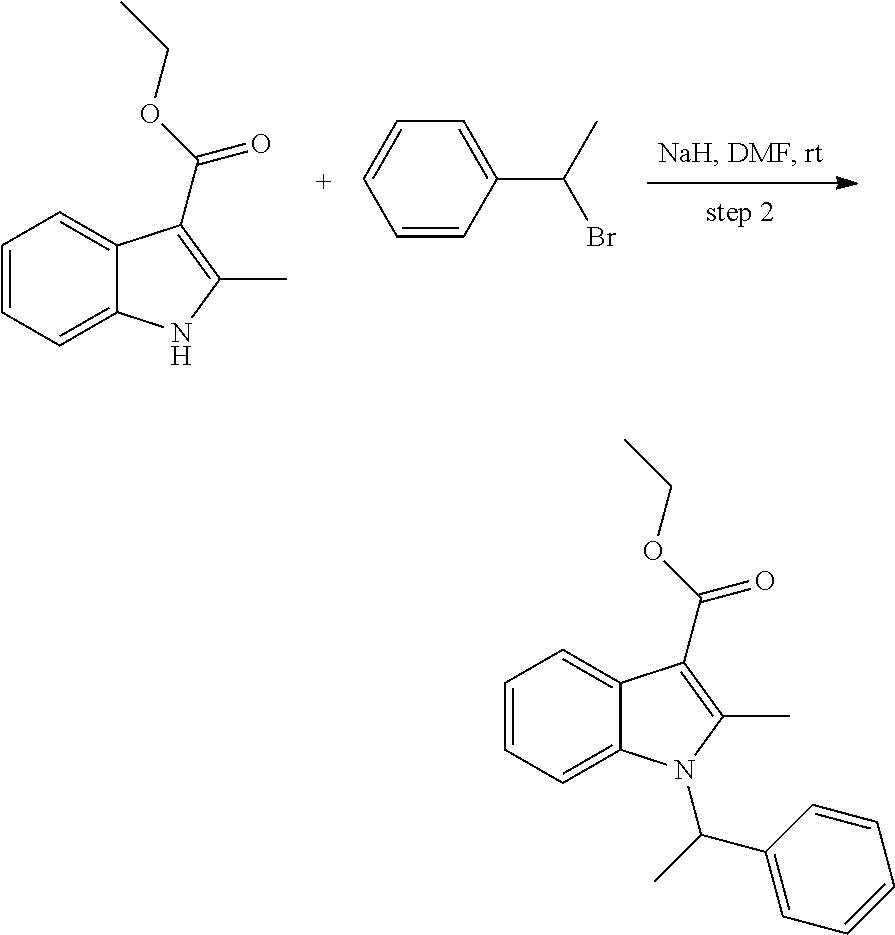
C1=CC=C2C(=C1)C(C(OCC)=O)=C(C)N2.C1=CC(C(C)Br)=CC=C1.C1=CC=C2C(=C1)C(C(OCC)=O)=C(C)N2C(C)C1=CC=CC=C1
